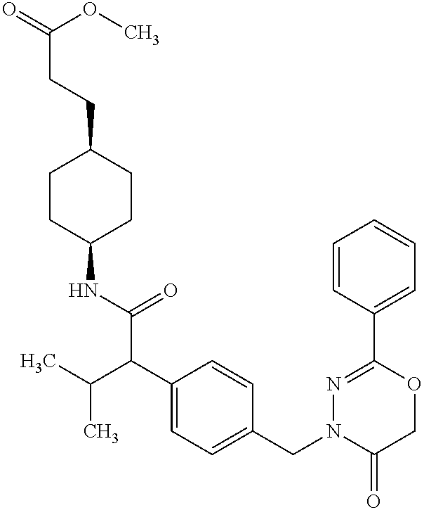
C1(NC(C(C2=CC=C(CN3C(=O)COC(C4=CC=CC=C4)=N3)C=C2)C(C)C)=O)CCC(CCC(=O)OC)CC1
